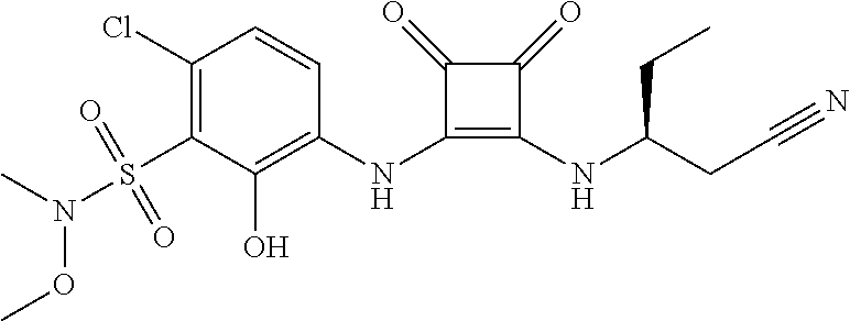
C1(Cl)=C(S(N(C)OC)(=O)=O)C(O)=C(NC2=C(NC(CC#N)CC)C(=O)C2=O)C=C1
